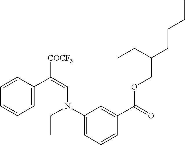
C1=C(C(=CN(C2=CC=CC(C(=O)OCC(CCCC)CC)=C2)CC)[COCF3])C=CC=C1
